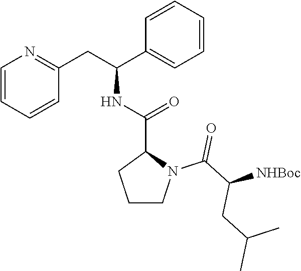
C1=CC=CC(CC(C2=CC=CC=C2)NC(C2CCCN2C(C([NHBoc])CC(C)C)=O)=O)=N1
